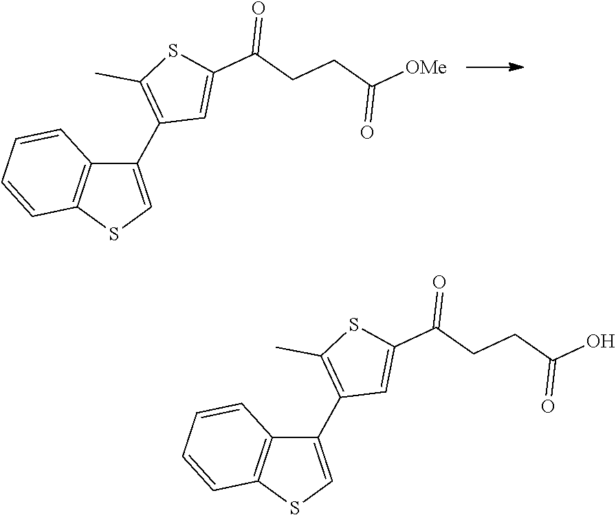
C1(C2=CSC3=C2C=CC=C3)=C(C)SC(C(CCC([OMe])=O)=O)=C1.C1(C2=CSC3=C2C=CC=C3)=C(C)SC(C(CCC(O)=O)=O)=C1
